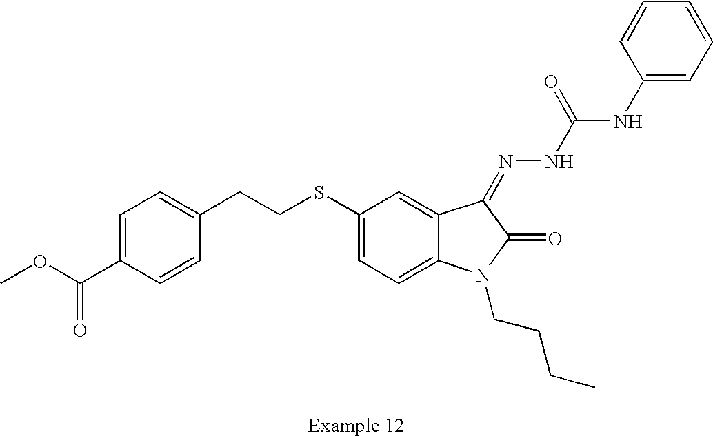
C1=C(C(OC)=O)C=CC(CCSC2=CC=C3C(=C2)C(=NNC(NC2=CC=CC=C2)=O)C(=O)N3CCCC)=C1
